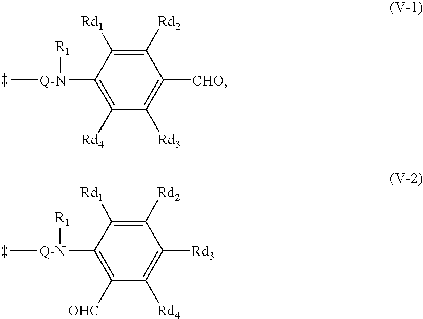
C1([Rd2])=C([Rd1])C([Q-N]([R1])C)=C([Rd4])C([Rd3])=C1[CHO].C1([Rd2])=C([Rd1])C([Q-N]([R1])C)=C([OHC])C([Rd4])=C1[Rd3]
